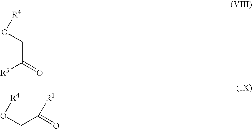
C(C(=O)[R3])O[R4].C(O[R4])C(=O)[R1]
